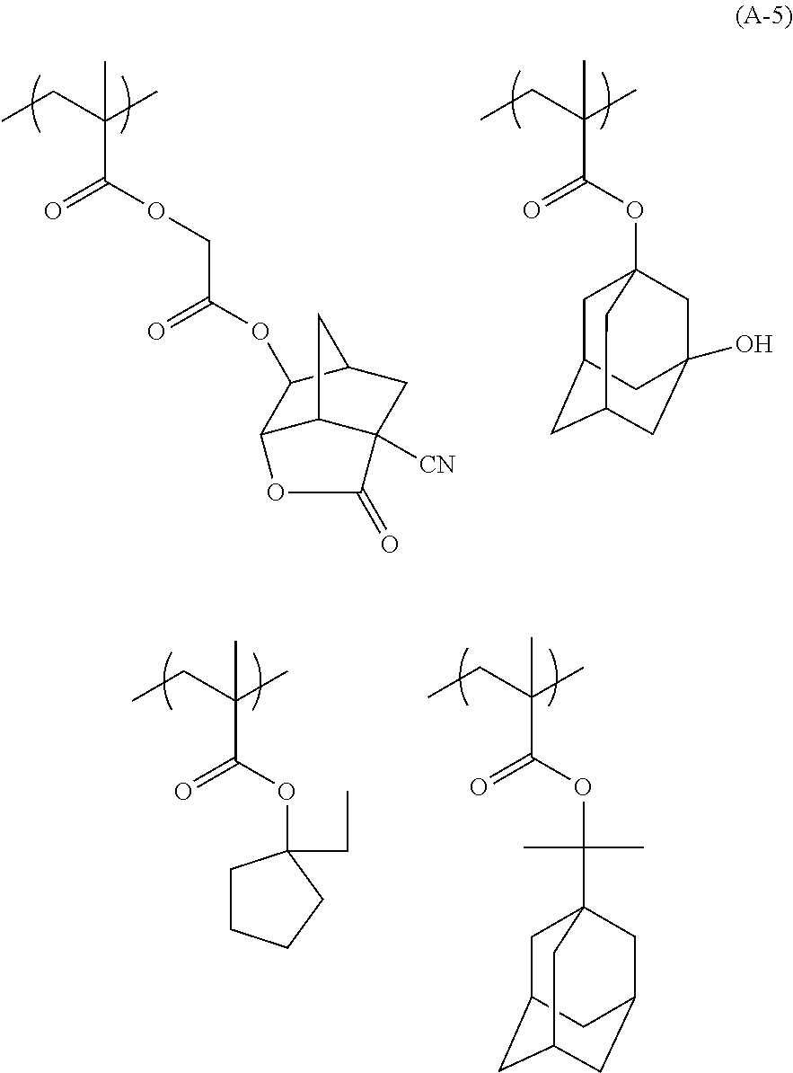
O=C(OCC(=O)OC1C2C3C([CN])(CC1C3)C(=O)O2)C(C)(CC)C.O=C(OC12CC3CC(CC(O)(C1)C3)C2)C(C)(CC)C.O=C(OC1(CC)CCCC1)C(C)(CC)C.O=C(OC(C)(C)C12CC3CC(CC(C1)C3)C2)C(C)(CC)C
